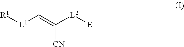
[R1][L1]C=C([L2][E])[CN]
